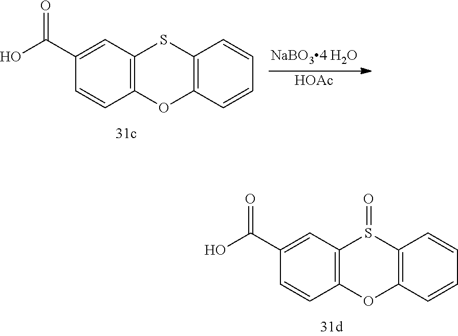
C12=C(C=C(C(O)=O)C=C1)S(=O)C1=C(O2)C=CC=C1.C12=C(C=C(C(O)=O)C=C1)SC1=C(O2)C=CC=C1.[HOAc]
